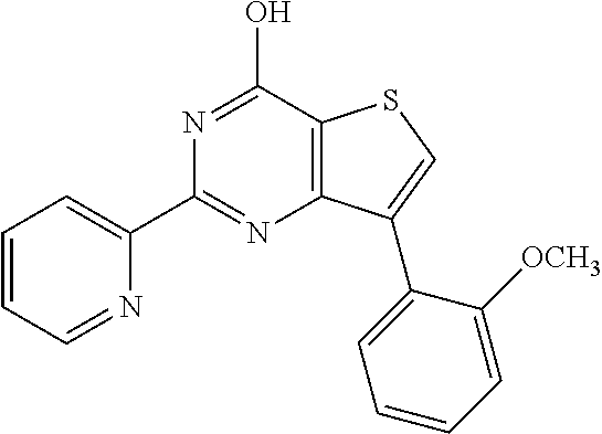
N1=C(O)C2=C(N=C1C1=CC=CC=N1)C(C1=CC=CC=C1[OCH3])=CS2
